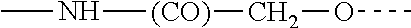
CN[(CO)]COC
